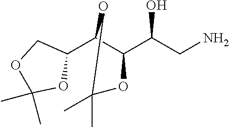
C1(C2C(C(CN)O)OC(C)(C)O2)COC(C)(C)O1
